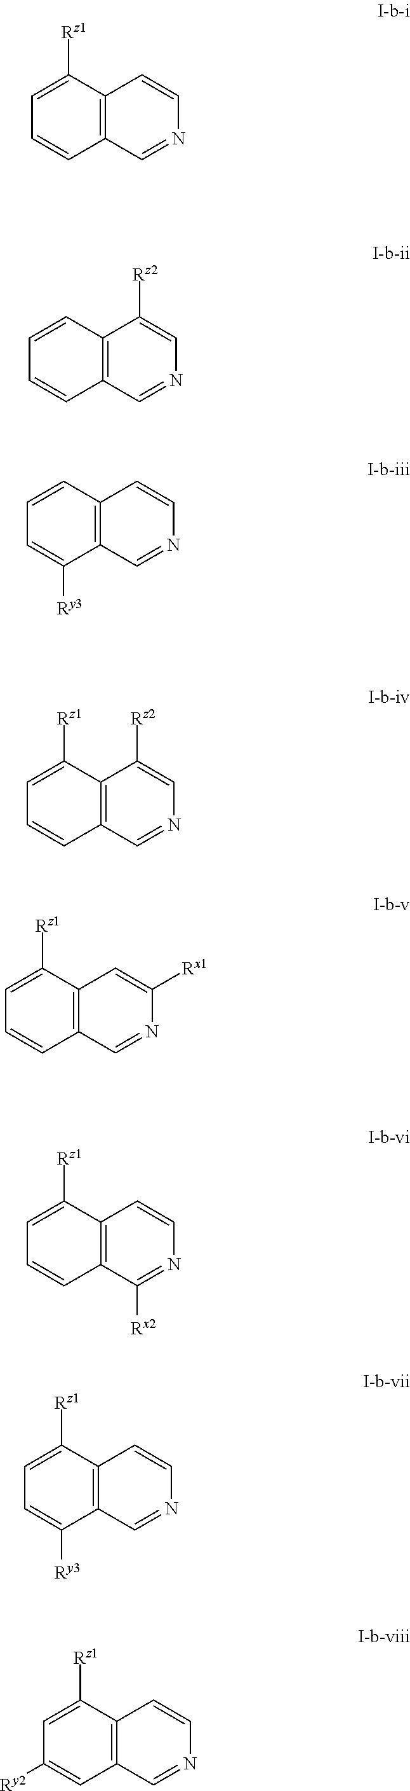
C1=CC2=C(C([Rz1])=C1)C=CN=C2.C1=CC2=C(C=C1)C([Rz2])=CN=C2.C1=C([Ry3])C2=C(C=C1)C=CN=C2.C1=CC2=C(C([Rz2])=CN=C2)C([Rz1])=C1.C1=CC2=C(C([Rz1])=C1)C=C([Rx1])N=C2.C1=CC2=C(C=CN=C2[Rx2])C([Rz1])=C1.C1=C([Ry3])C2=C(C([Rz1])=C1)C=CN=C2.C1([Ry2])=CC2=C(C([Rz1])=C1)C=CN=C2
